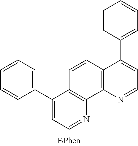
C1(C2=CC=CC=C2)=CC=NC2=C1C=CC1=C2N=CC=C1C1=CC=CC=C1
